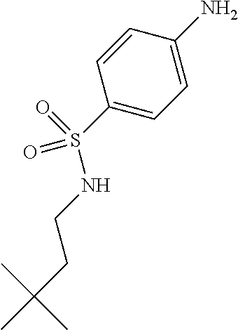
C1(S(=O)(NCCC(C)(C)C)=O)=CC=C(N)C=C1
